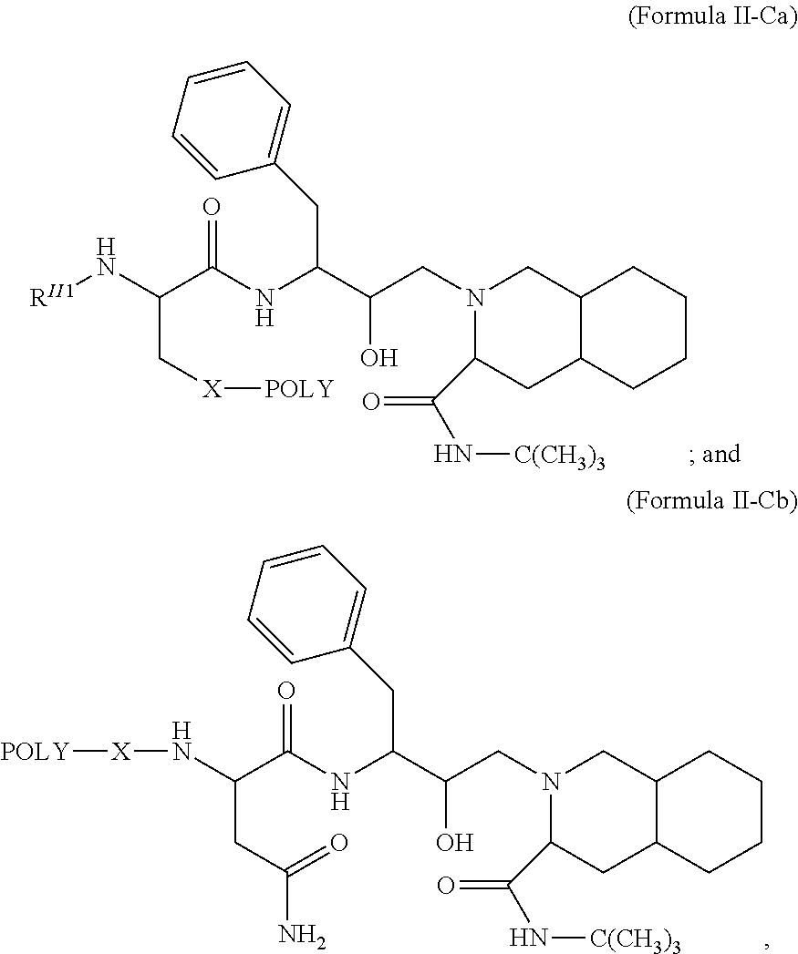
[RII1]NC(C(NC(C(CN1CC2C(CC1C(=O)N[C(CH3)3])CCCC2)O)CC1=CC=CC=C1)=O)C[X][POLY].[X](NC(C(NC(C(CN1CC2C(CC1C(=O)N[C(CH3)3])CCCC2)O)CC1=CC=CC=C1)=O)CC(=O)N)[POLY]
